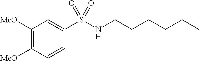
C1([MeO])=C([MeO])C=CC(S(NCCCCCC)(=O)=O)=C1
